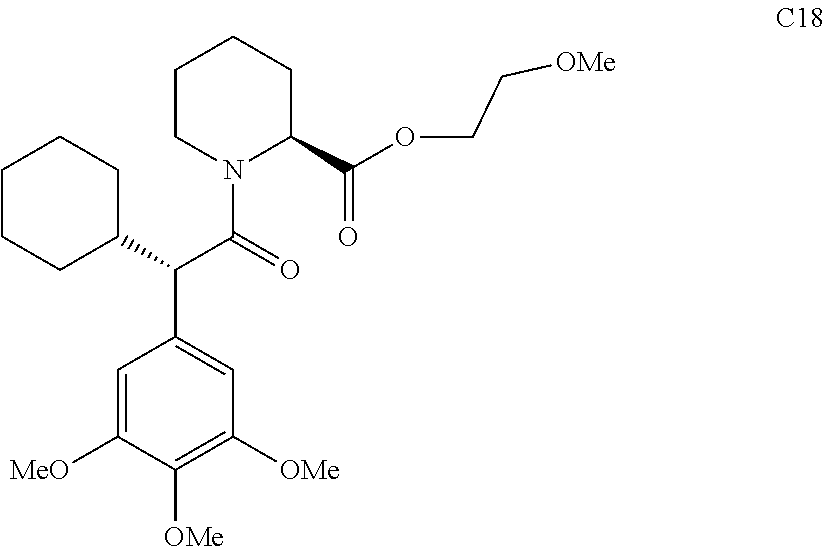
C1CN(C(=O)C(C2=CC([OMe])=C([OMe])C([MeO])=C2)C2CCCCC2)C(C(OCC[OMe])=O)CC1
